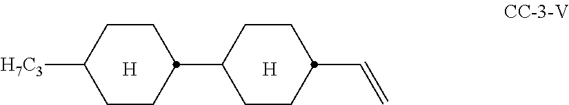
[H].[H7C3]C1CCC(C2CCC(C=C)CC2)CC1.[H]
